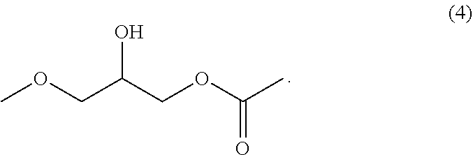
COCC(COC(C)=O)O
